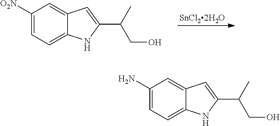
[SnCl22H2O].C1([O2N])=CC=C2C(=C1)C=C(C(C)CO)N2.C1(N)=CC=C2C(=C1)C=C(C(C)CO)N2
